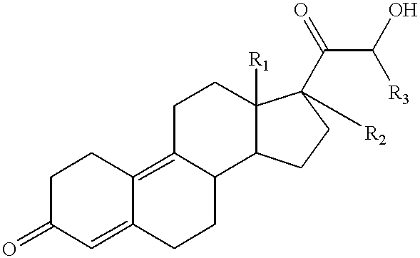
C1C(=O)C=C2C(=C3C(CC2)C2C([R1])(CC3)C(C(=O)C([R3])O)([R2])CC2)C1
